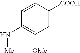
C1=CC([COOH])=CC([OMe])=C1N[Me]
